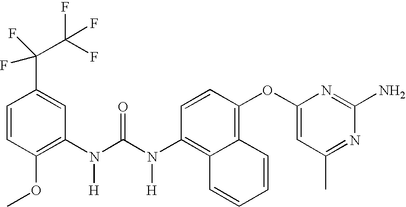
C1=CC(OC)=C(N(C(N(C2=C3C(=C(OC4=CC(C)=NC(N)=N4)C=C2)C=CC=C3)[H])=O)[H])C=C1C(F)(F)C(F)(F)F
